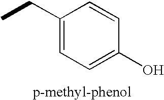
C1=C(CC)C=CC(O)=C1
